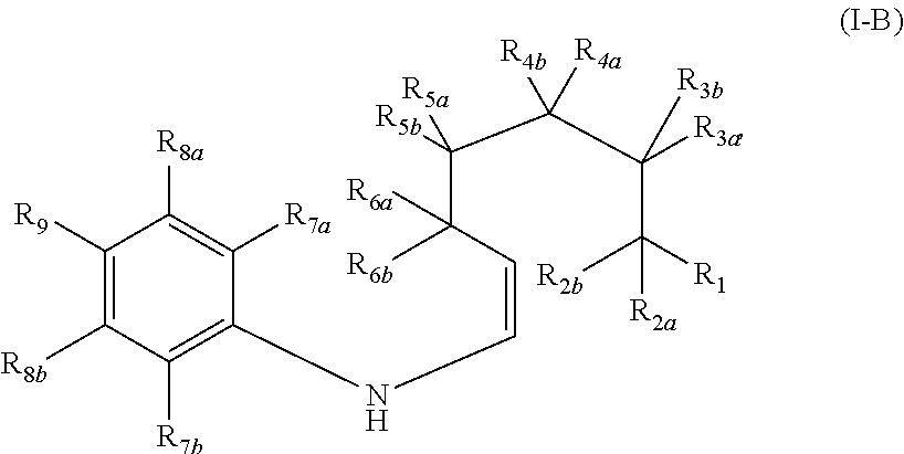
C1([R9])=C([R8b])C([R7b])=C(NC=CC([R6b])(C(C(C([R3a])([R3b])C([R1])([R2b])[R2a])([R4b])[R4a])([R5b])[R5a])[R6a])C([R7a])=C1[R8a]
